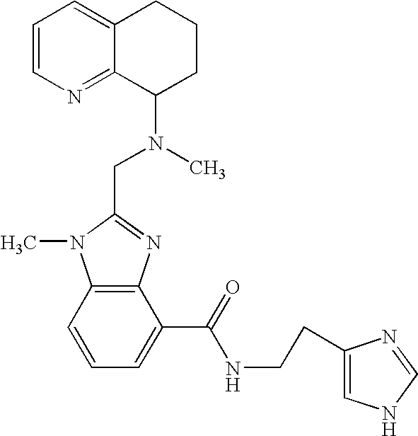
C1=CN=C2C(=C1)CCCC2N(C)CC1=NC2=C(N1C)C=CC=C2C(NCCC1=CNC=N1)=O
